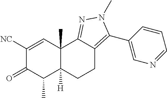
C1([NC])=CC2(C)C([H])(C(C)C1=O)CCC1=C(C3=CN=CC=C3)N(C)N=C21
